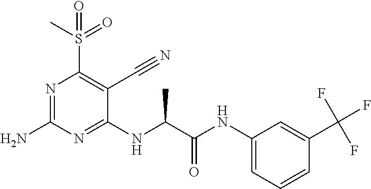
N1=C(N)N=C(NC(C(NC2=CC=CC(C(F)(F)F)=C2)=O)C)C(C#N)=C1S(C)(=O)=O
